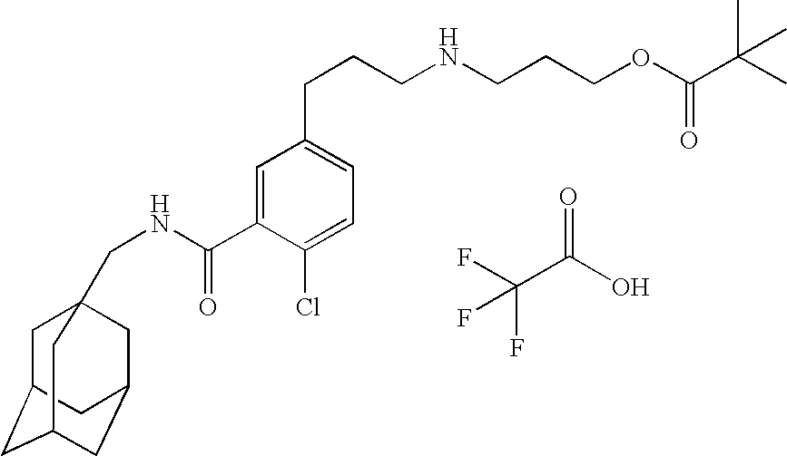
C1=C(C(=O)NCC23CC4CC(CC(C2)C4)C3)C(Cl)=CC=C1CCCNCCCOC(C(C)(C)C)=O.C(C(O)=O)(F)(F)F
